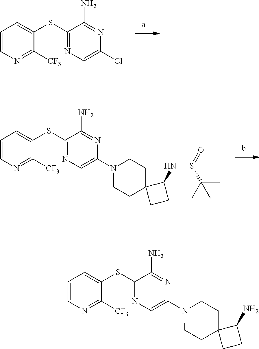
C1=CN=C([CF3])C(SC2=NC=C(Cl)N=C2N)=C1.C1=CN=C([CF3])C(SC2=NC=C(N3CCC4(CC3)CCC4NS(=O)C(C)(C)C)N=C2N)=C1.C1=CN=C([CF3])C(SC2=NC=C(N3CCC4(CC3)CCC4N)N=C2N)=C1
